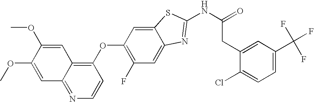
C1(OC2=C(F)C=C3C(=C2)SC(NC(=O)CC2=CC(C(F)(F)F)=CC=C2Cl)=N3)=C2C(=NC=C1)C=C(OC)C(OC)=C2
